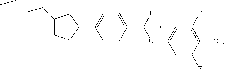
C1(CCCC)CCC(C2=CC=C(C(OC3=CC(F)=C([CF3])C(F)=C3)(F)F)C=C2)C1
